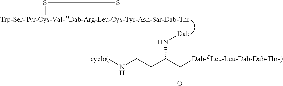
[Trp-Ser-Tyr-Cys-Val-DDab-Arg-Leu-Cys-Tyr-Asn-Sar-Dab-Thr]1SS1.[Dab]NC(CCN[cyclo(])C([Dab-DLeu-Leu-Dab-Dab-Thr-)])=O
